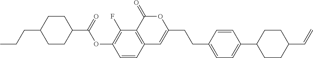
C12=C(C(=O)OC(CCC3=CC=C(C4CCC(C=C)CC4)C=C3)=C1)C(F)=C(OC(C1CCC(CCC)CC1)=O)C=C2
